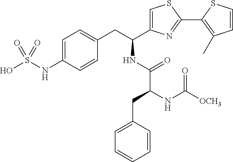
C1=C(NS(O)(=O)=O)C=CC(CC(C2=CSC(C3=C(C)C=CS3)=N2)NC(=O)C(CC2=CC=CC=C2)NC([OCH3])=O)=C1
